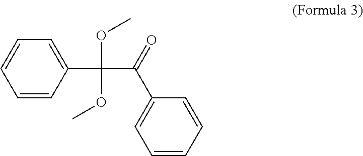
C1=CC=CC(C(C(C2=CC=CC=C2)=O)(OC)OC)=C1
